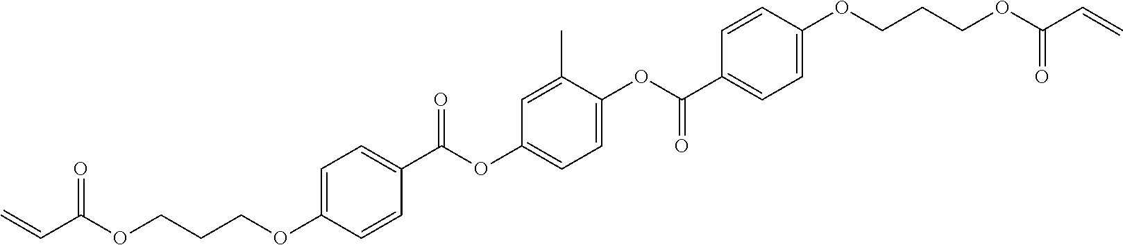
C1=C(OCCCOC(=O)C=C)C=CC(C(=O)OC2=CC=C(OC(=O)C3=CC=C(OCCCOC(=O)C=C)C=C3)C(C)=C2)=C1
